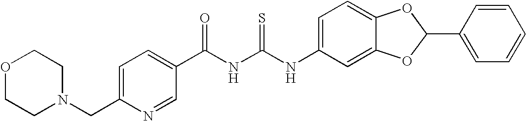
C(C1=CC=C(C(NC(NC2=CC=C3C(=C2)OC(C2=CC=CC=C2)O3)=S)=O)C=N1)N1CCOCC1
